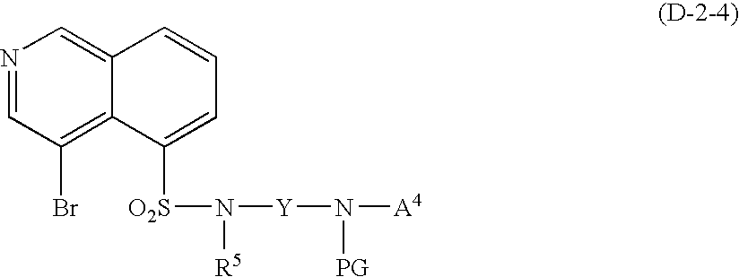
N1=CC(Br)=C2C(=C1)C=CC=C2[O2S]N([Y]N([PG])[A4])[R5]
